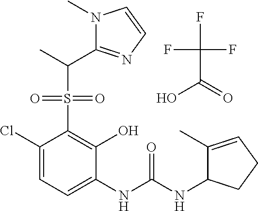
C1(Cl)=CC=C(NC(NC2C(C)=CCC2)=O)C(O)=C1S(=O)(=O)C(C)C1=NC=CN1C.FC(F)(F)C(=O)O
